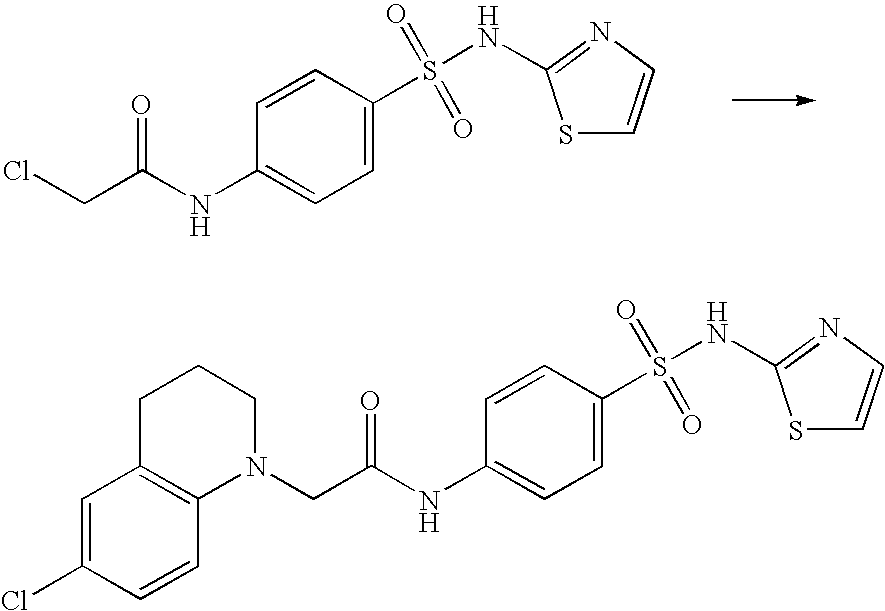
S1C=CN=C1NS(=O)(C1=CC=C(NC(CCl)=O)C=C1)=O.S1C=CN=C1NS(=O)(C1=CC=C(NC(CN2CCCC3=C2C=CC(Cl)=C3)=O)C=C1)=O
